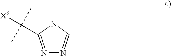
N1=C(C(C)(C)[X6])NC=N1
